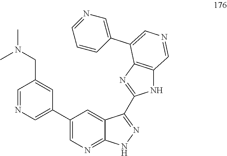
C1(C2=CN=CC(CN(C)C)=C2)=CN=C2C(=C1)C(C1=NC3=C(N1)C=NC=C3C1=CN=CC=C1)=NN2
